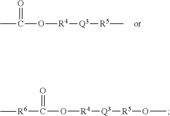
CC(O[R4][Q3][R5]C)=O.[R6](C(O[R4][Q3][R5]OC)=O)C
